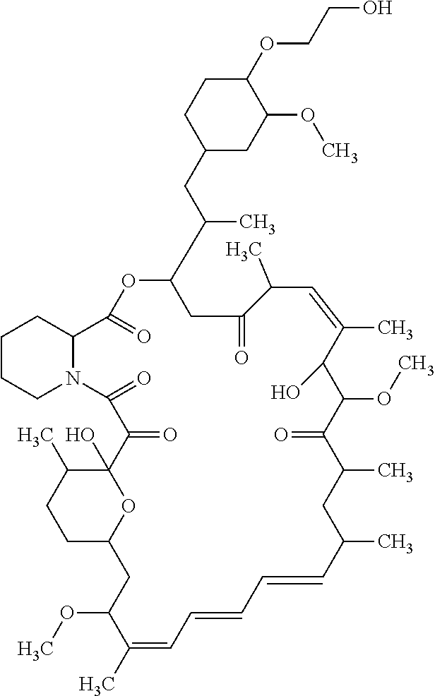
C1C(CC(C)C2OC(=O)C3N(CCCC3)C(=O)C(=O)C3(O)C(C)CCC(O3)CC(OC)C(C)=CC=CC=CC(C)CC(C)C(=O)C(OC)C(O)C(C)=CC(C)C(=O)C2)CC(OC)C(OCCO)C1
